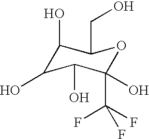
C1(O)C(O)C(O)C(O)(C(F)(F)F)OC1CO
